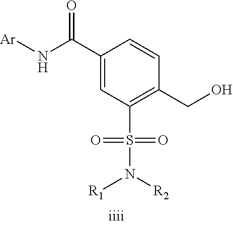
C1(C(N[Ar])=O)=CC(S(N([R2])[R1])(=O)=O)=C(CO)C=C1
